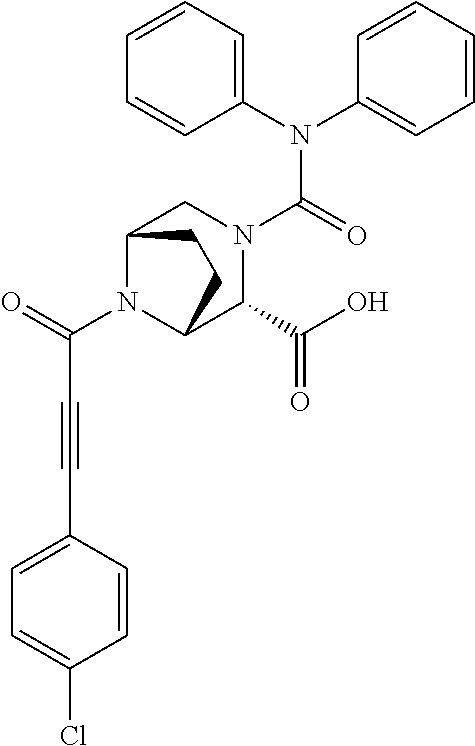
C1(N(C2=CC=CC=C2)C(=O)N2CC3N(C(=O)C#CC4=CC=C(Cl)C=C4)C(C2C(O)=O)CC3)=CC=CC=C1
